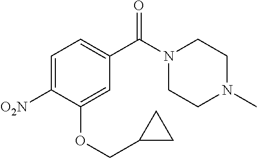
C1=C([O2N])C(OCC2CC2)=CC(C(N2CCN(C)CC2)=O)=C1
